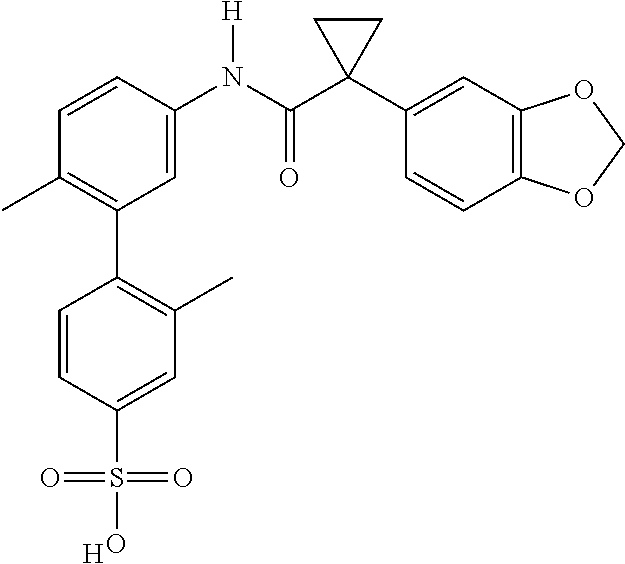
C1=C(N(C(C2(C3=CC4=C(C=C3)OCO4)CC2)=O)[H])C=CC(C)=C1C1=C(C)C=C(S(O)(=O)=O)C=C1.[H]
